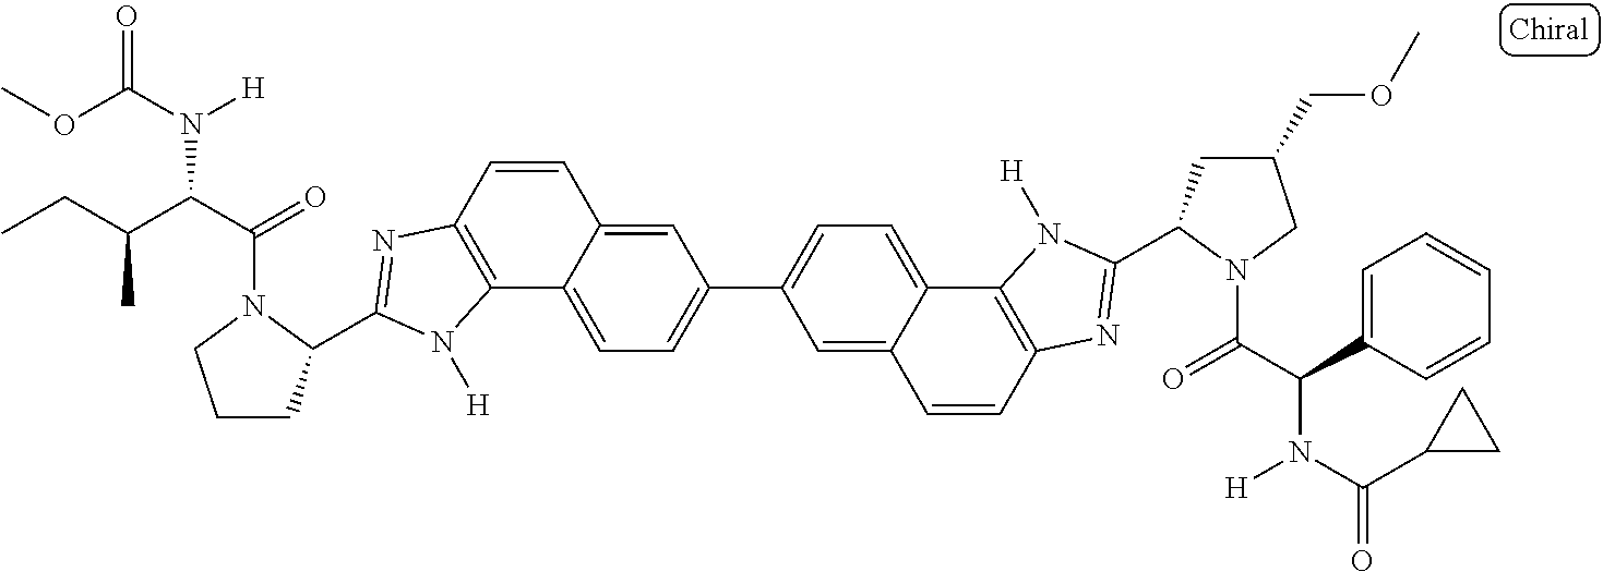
C12=CC=C(C3=CC=C4C(=C3)C=CC3=C4N([H])C(C4CC(COC)CN4C(C(C4=CC=CC=C4)N(C(C4CC4)=O)[H])=O)=N3)C=C1C=CC1=C2N([H])C(C2CCCN2C(C(C(CC)C)N(C(OC)=O)[H])=O)=N1
